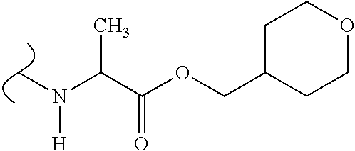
CN(C(C(=O)OCC1CCOCC1)C)[H]
